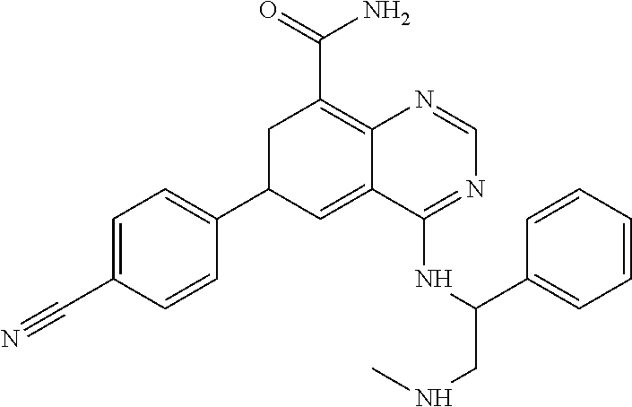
C1=C(C#N)C=CC(C2C=C3C(=C(C(N)=O)C2)N=CN=C3NC(CNC)C2=CC=CC=C2)=C1
